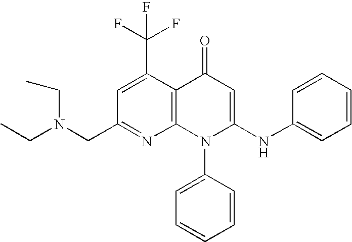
N1=C(CN(CC)CC)C=C(C(F)(F)F)C2=C1N(C1=CC=CC=C1)C(NC1=CC=CC=C1)=CC2=O
